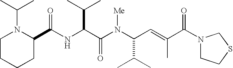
N(C(C(N(C(C(C)C)C=C(C)C(N1CCSC1)=O)[Me])=O)C(C)C)C(C1N(C(C)C)CCCC1)=O
